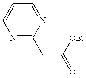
N1=C(CC(=O)[OEt])N=CC=C1
